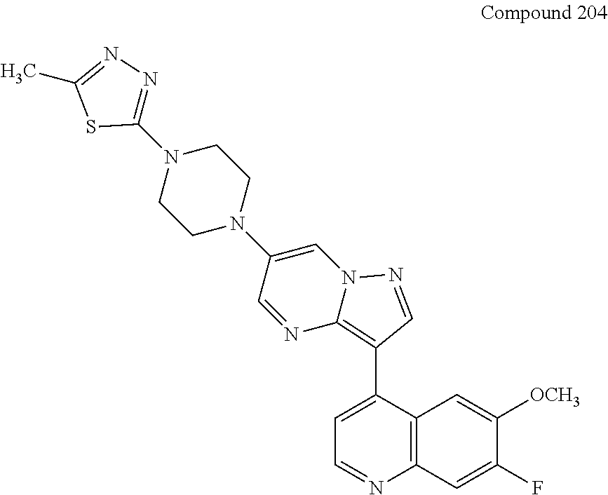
C1CN(C2=CN3C(=C(C4=CC=NC5=C4C=C([OCH3])C(F)=C5)C=N3)N=C2)CCN1C1=NN=C(C)S1
